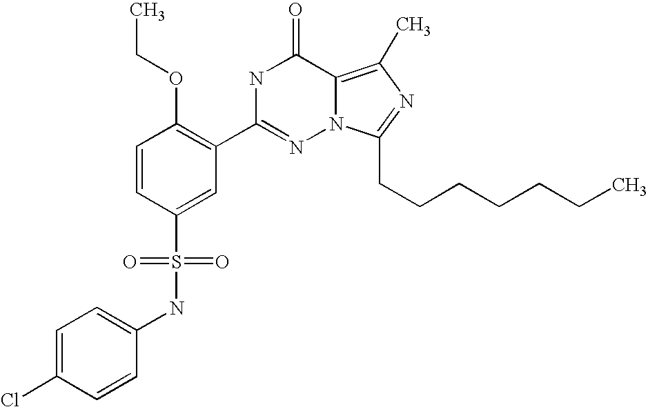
C1=CC(S(NC2=CC=C(Cl)C=C2)(=O)=O)=CC(C2=NN3C(=C(C)N=C3CCCCCCC)C(=O)N2)=C1OCC
